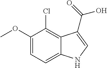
C1(OC)=CC=C2C(=C1Cl)C(C(=O)O)=CN2
